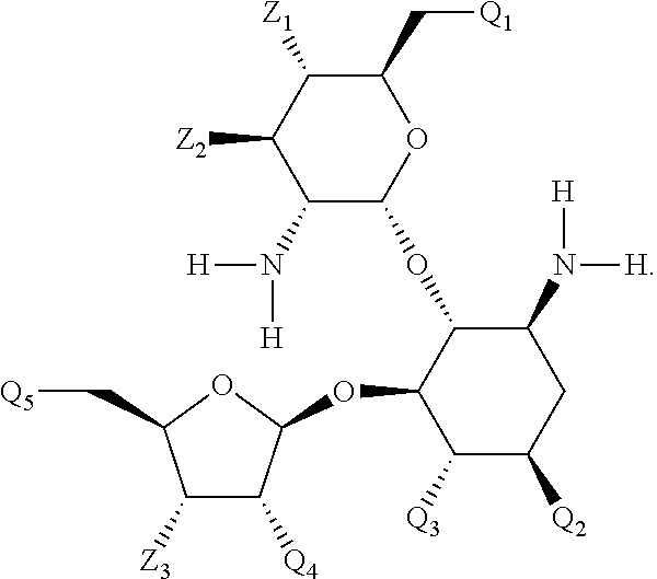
C1([Z3])C([Q4])C(OC2C([Q3])C([Q2])CC(N([H])[H])C2OC2OC(C[Q1])C([Z1])C([Z2])C2N([H])[H])OC1C[Q5]
